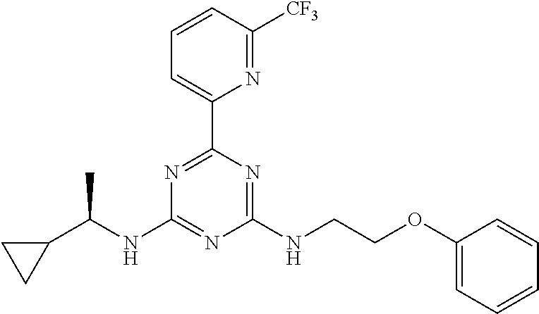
N1=C(C2=CC=CC([CF3])=N2)N=C(NCCOC2=CC=CC=C2)N=C1NC(C1CC1)C
